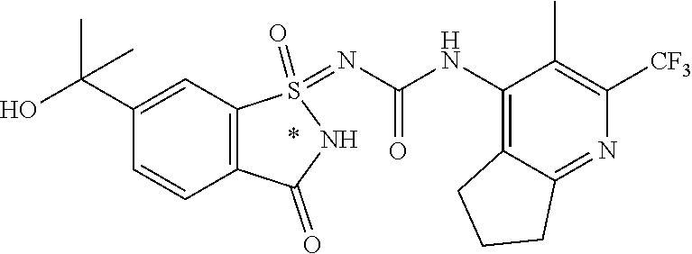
C12=C(NC(=O)N=S3(=O)C4=C(C=CC(C(O)(C)C)=C4)C(=O)N3)C(C)=C([CF3])N=C1CCC2
